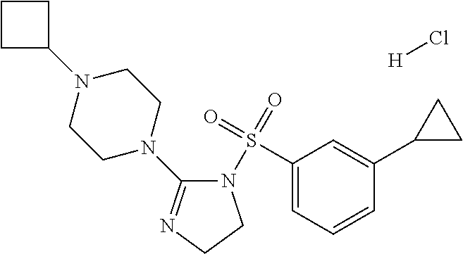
C1(S(=O)(=O)N2C(N3CCN(C4CCC4)CC3)=NCC2)=CC=CC(C2CC2)=C1.[H]Cl
